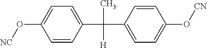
[NC]OC1=CC=C(C(C)([H])C2=CC=C(O[CN])C=C2)C=C1
